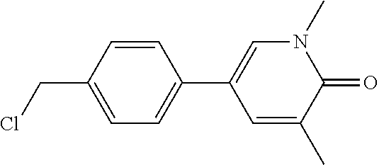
C1(CCl)=CC=C(C2=CN(C)C(=O)C(C)=C2)C=C1
